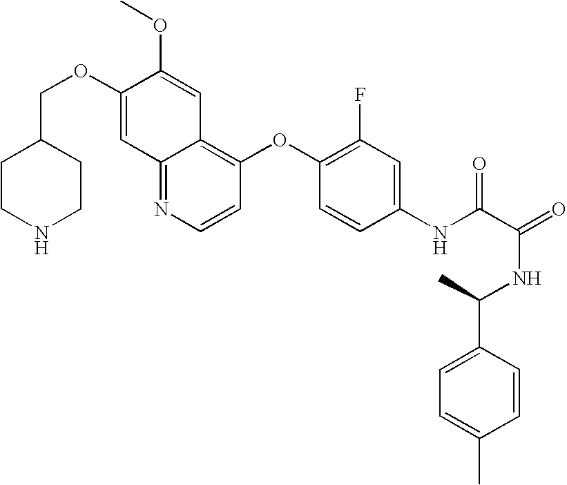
C12=NC=CC(OC3=C(F)C=C(NC(C(=O)NC(C4=CC=C(C)C=C4)C)=O)C=C3)=C1C=C(OC)C(OCC1CCNCC1)=C2
